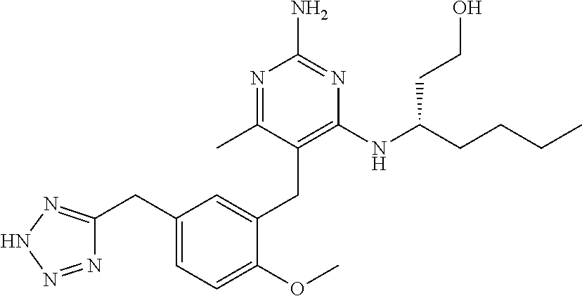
C1(NC(CCCC)CCO)=C(CC2=CC(CC3=NNN=N3)=CC=C2OC)C(C)=NC(N)=N1
